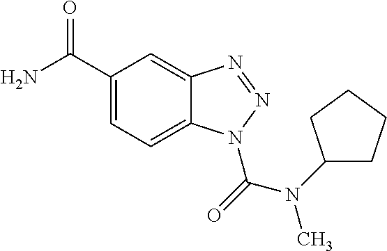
C1(C(N)=O)=CC=C2C(=C1)N=NN2C(=O)N(C)C1CCCC1
